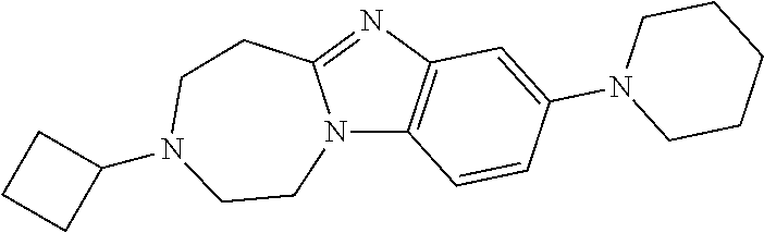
C12=C(C=CC(N3CCCCC3)=C1)N1C(=N2)CCN(C2CCC2)CC1
